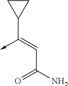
C(C(N)=O)=C(C1CC1)->C
